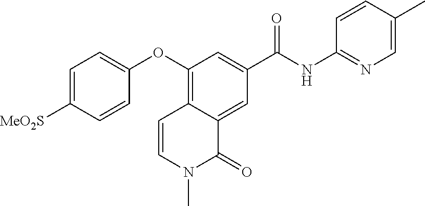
C1(OC2=CC=C([MeO2S])C=C2)=C2C(=CC(C(=O)NC3=NC=C(C)C=C3)=C1)C(=O)N(C)C=C2
